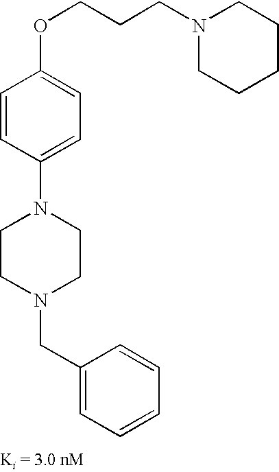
N1(CCCOC2=CC=C(N3CCN(CC4=CC=CC=C4)CC3)C=C2)CCCCC1
